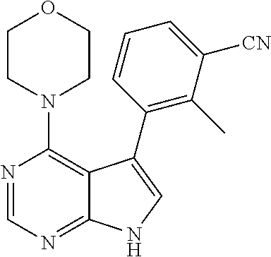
N1(C2=C3C(=NC=N2)NC=C3C2=C(C)C([CN])=CC=C2)CCOCC1
